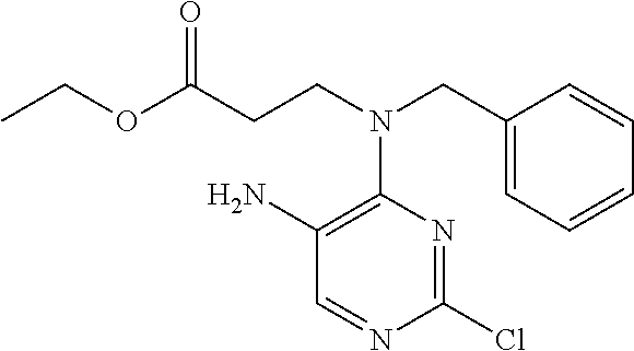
C1=NC(Cl)=NC(N(CCC(OCC)=O)CC2=CC=CC=C2)=C1N
